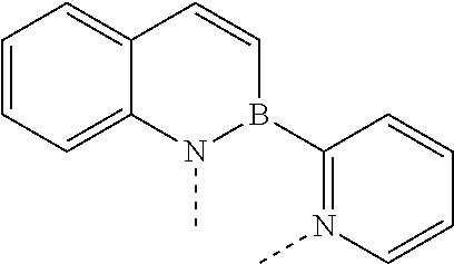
C1=CC=C2C(=C1)C=CB(C1=N(C)C=CC=C1)N2C
